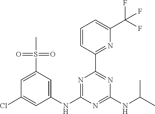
C1=CC(C2=NC(NC(C)C)=NC(NC3=CC(S(C)(=O)=O)=CC(Cl)=C3)=N2)=NC(C(F)(F)F)=C1
